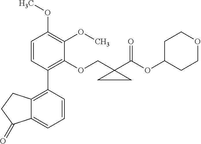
C1=CC(C2=C3C(=CC=C2)C(=O)CC3)=C(OCC2(C(OC3CCOCC3)=O)CC2)C(OC)=C1OC
